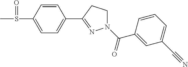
C1=CC(S(=O)C)=CC=C1C1=NN(C(=O)C2=CC(C#N)=CC=C2)CC1
